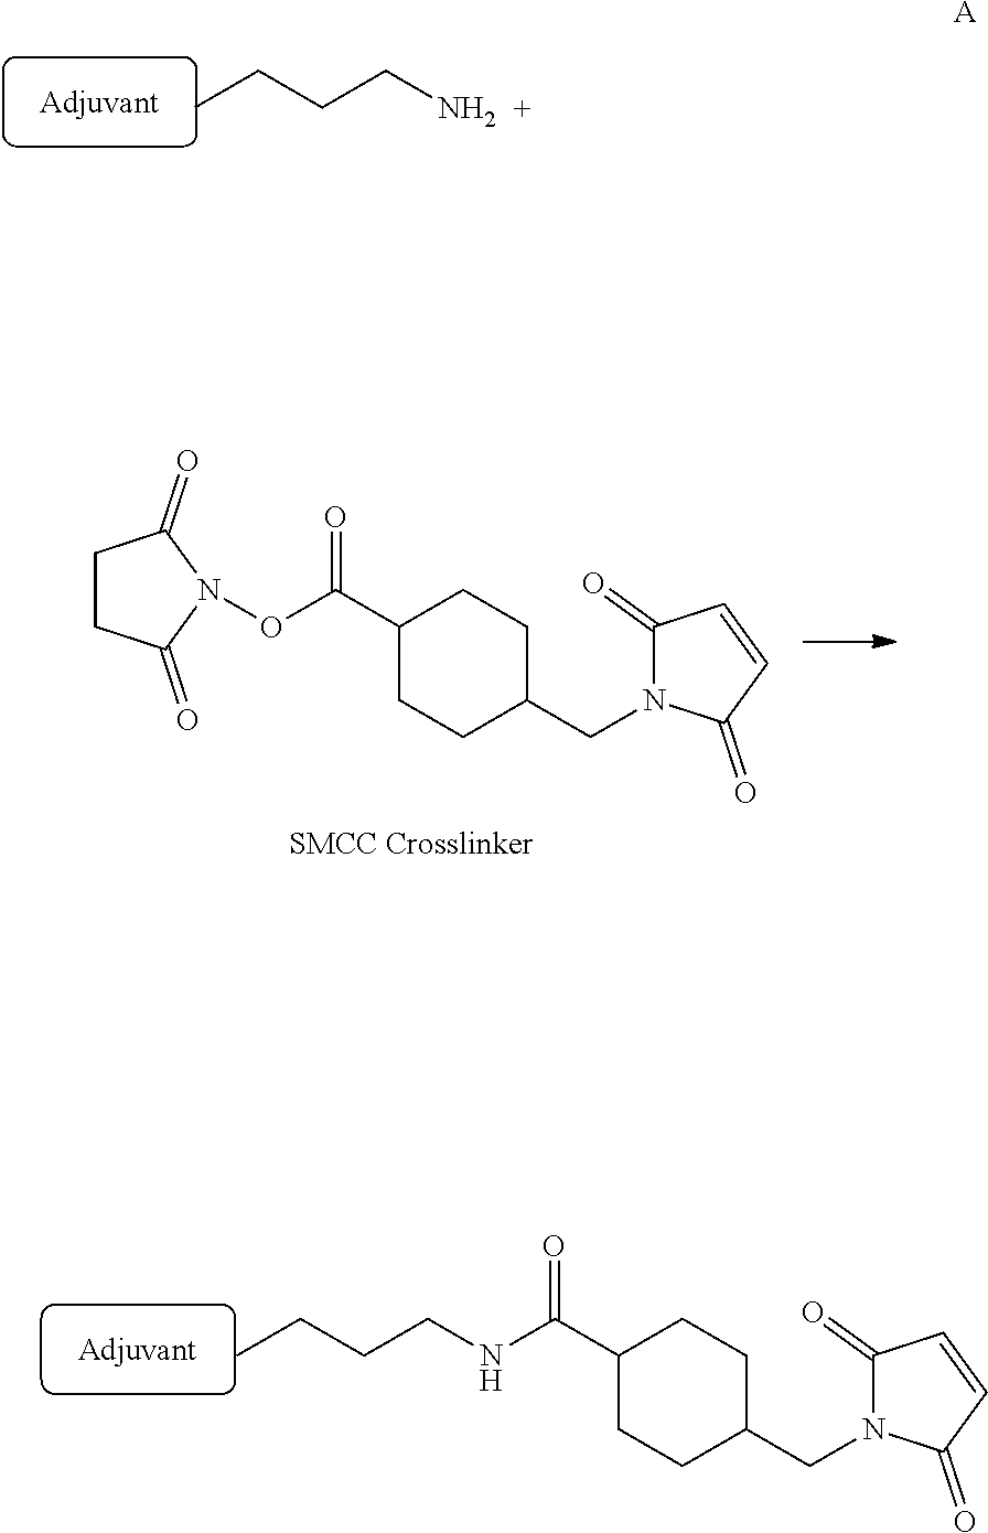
C1CC(=O)N(OC(C2CCC(CN3C(=O)C=CC3=O)CC2)=O)C1=O.C1CC(CN2C(=O)C=CC2=O)CCC1C(=O)NCCCC.CCCCN.[A]
